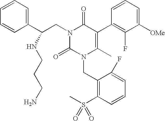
C1=CC(C(CN2C(=O)C(C3=C(F)C([OMe])=CC=C3)=C(C)N(CC3=C(S(C)(=O)=O)C=CC=C3F)C2=O)NCCCN)=CC=C1
